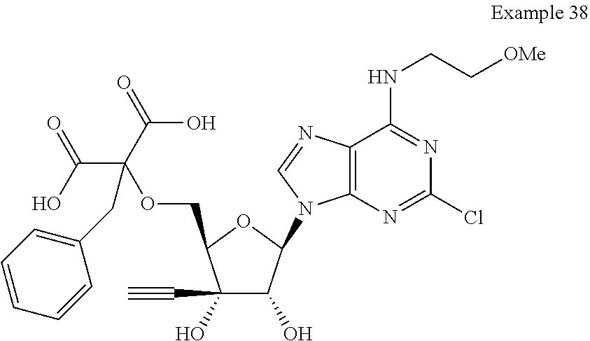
C1(C#C)(O)C(O)C(N2C3=C(C(NCC[OMe])=NC(Cl)=N3)N=C2)OC1COC(C(=O)O)(C(O)=O)CC1=CC=CC=C1
